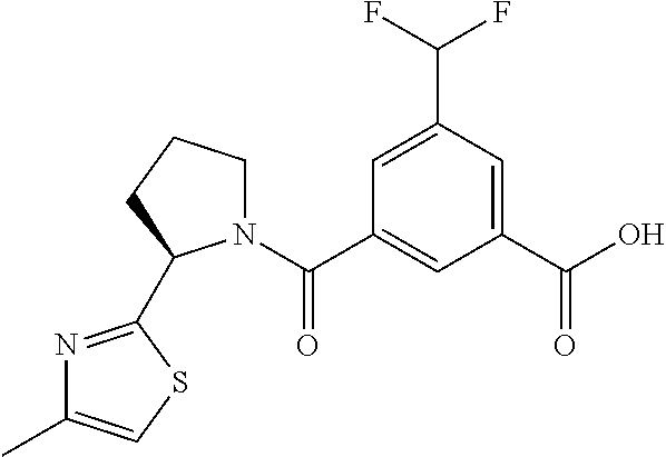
C1=C(C(F)F)C=C(C(=O)O)C=C1C(=O)N1CCCC1C1=NC(C)=CS1
